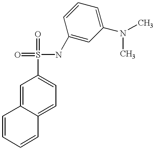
C1=C2C(=CC=C1S(NC1=CC(N(C)C)=CC=C1)(=O)=O)C=CC=C2
